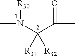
[R30]N(C)C(C(C)=O)([R31])[R32]
